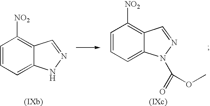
C1=CC=C2C(=C1[NO2])C=NN2.C1=CC=C2C(=C1[NO2])C=NN2C(=O)OC
